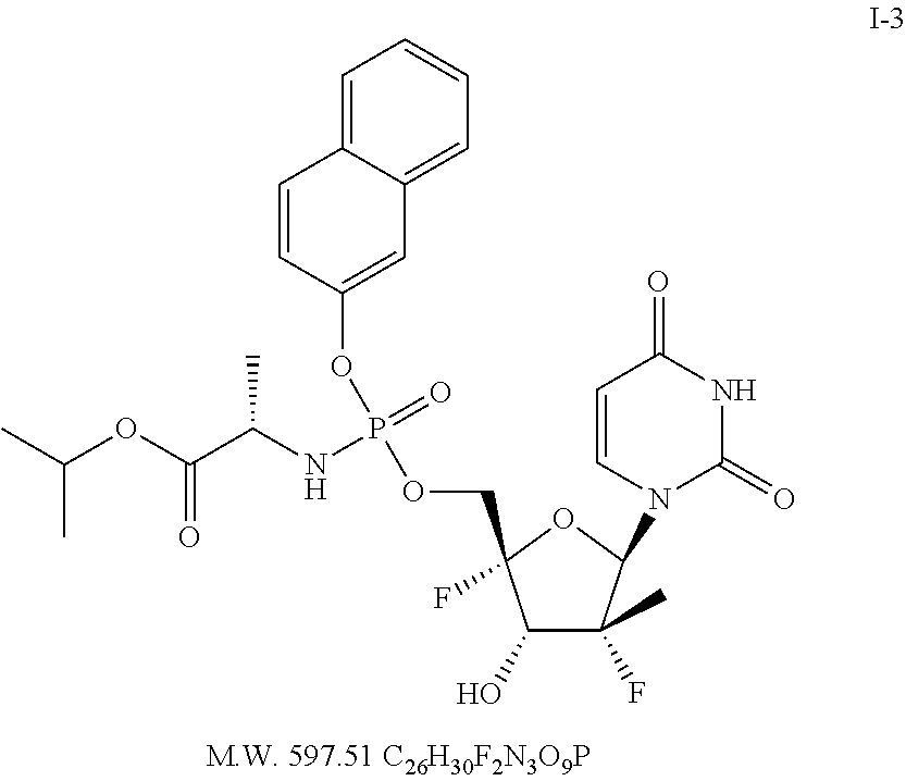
C(OC(C(NP(=O)(OCC1(F)C(O)C(F)(C)C(N2C=CC(=O)NC2=O)O1)OC1=CC2=CC=CC=C2C=C1)C)=O)(C)C
